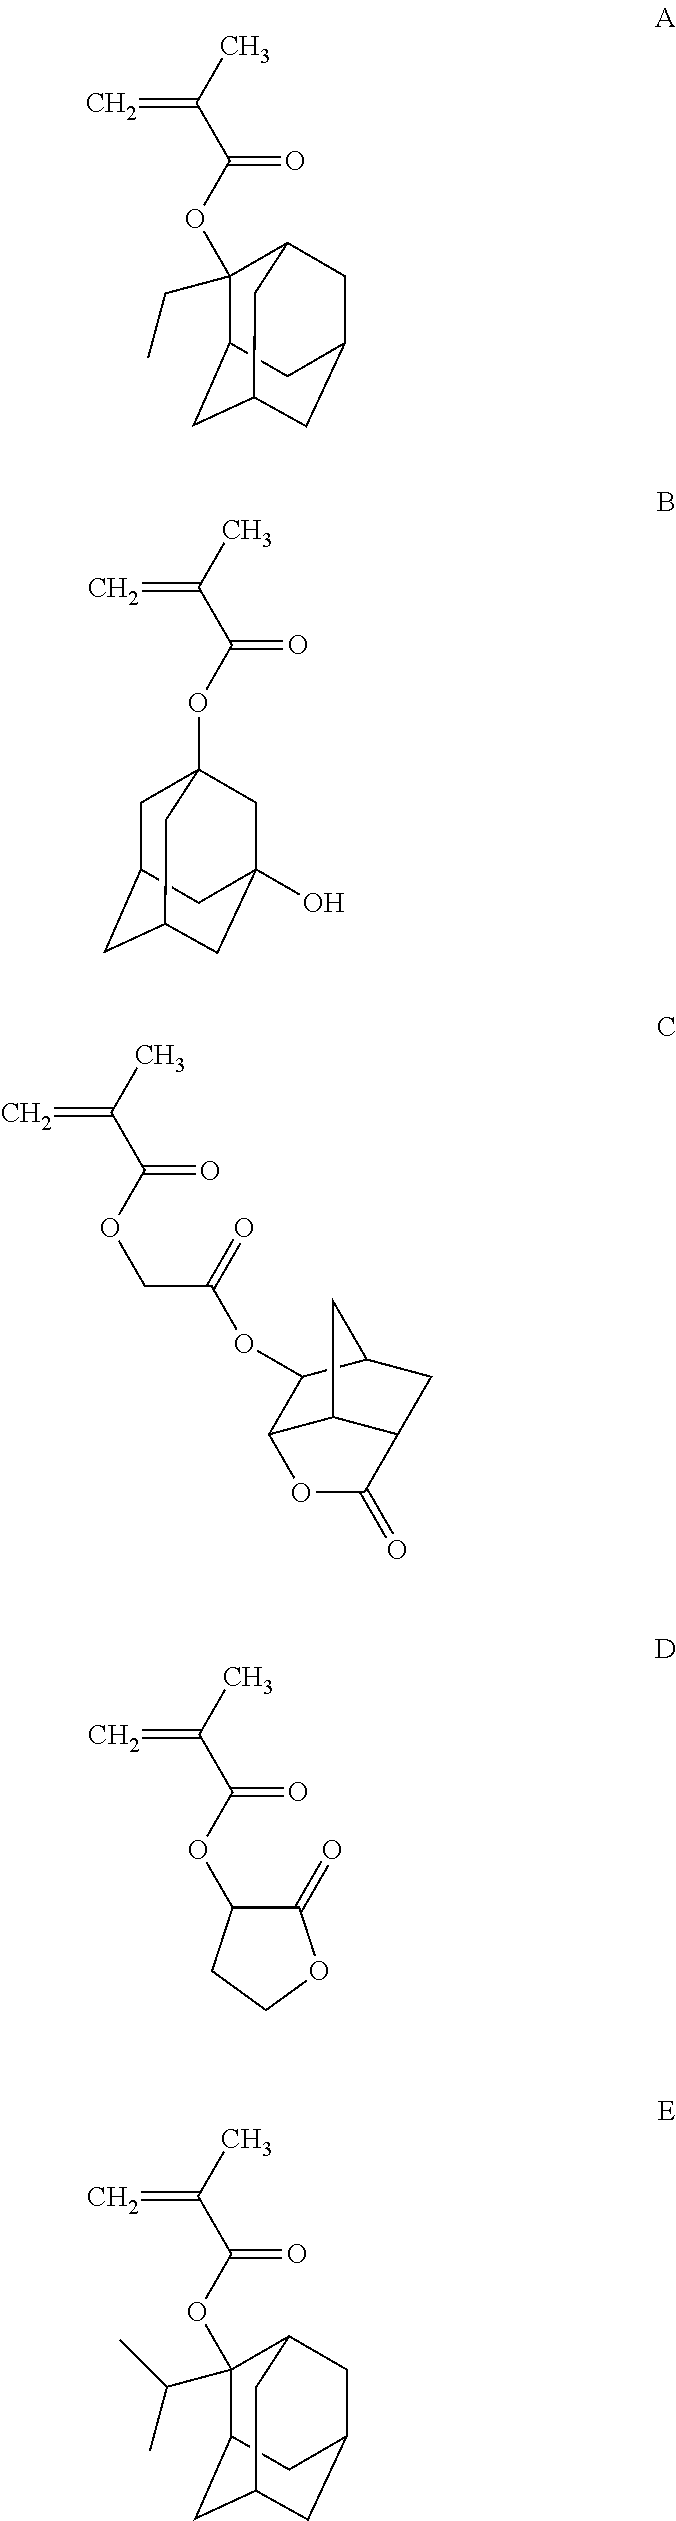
C=C(C)C(OC1(CC)C2CC3CC(CC1C3)C2)=O.C=C(C)C(OC12CC3CC(CC(O)(C1)C3)C2)=O.C=C(C)C(OCC(=O)OC1C2C3C(CC1C3)C(=O)O2)=O.C=C(C)C(OC1C(=O)OCC1)=O.C=C(C)C(OC1(C(C)C)C2CC3CC(CC1C3)C2)=O
